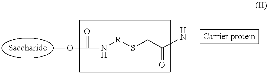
COC(N[R]SCC(NC)=O)=O
